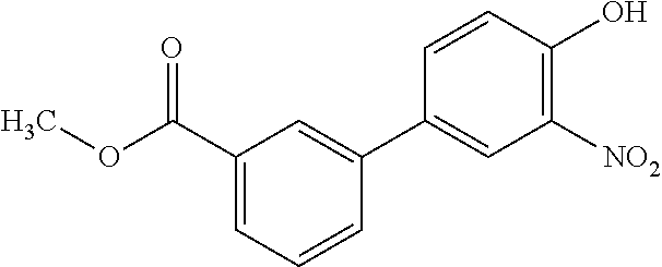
C1(C(OC)=O)=CC=CC(C2=CC([NO2])=C(O)C=C2)=C1
